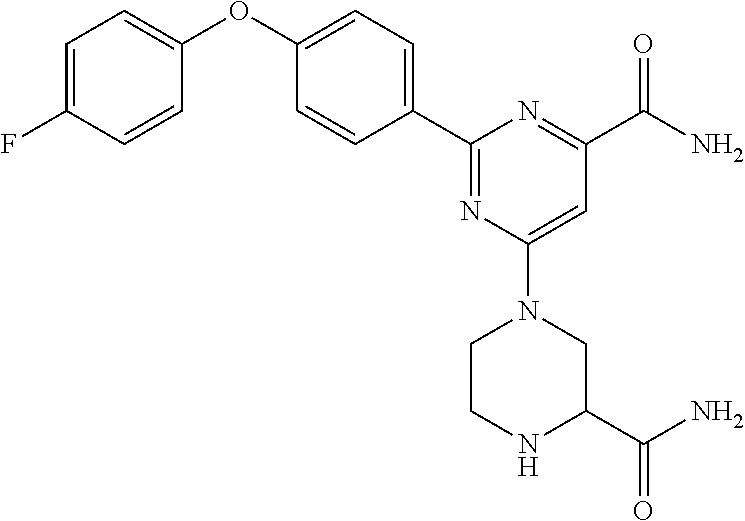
C1=CC(F)=CC=C1OC1=CC=C(C2=NC(N3CCNC(C(N)=O)C3)=CC(C(N)=O)=N2)C=C1
